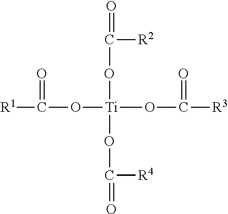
[R1]C(=O)O[Ti](OC(=O)[R3])(OC([R2])=O)OC([R4])=O
